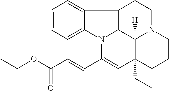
C1=CC=C2C(=C1)C1=C3N2C(C=CC(OCC)=O)=CC2(CC)C3([H])N(CC1)CCC2
